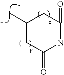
C1C(=O)NC(=O)CC1C
